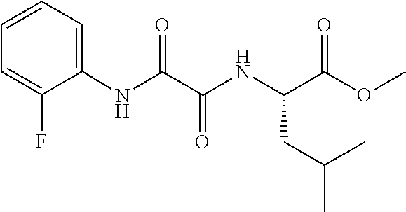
O(C)C(C(NC(C(NC1=CC=CC=C1F)=O)=O)CC(C)C)=O
